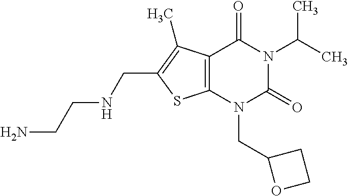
C12=C(N(CC3OCC3)C(=O)N(C(C)C)C1=O)SC(CNCCN)=C2C
